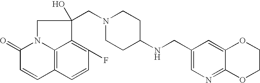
C12=C3C=CC(F)=C1C(O)(CN1CCC(NCC4=CN=C5C(=C4)OCCO5)CC1)CN2C(=O)C=C3
